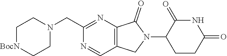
C1[BocN]CCN(CC2=NC3=C(C=N2)CN(C2CCC(=O)NC2=O)C3=O)C1
